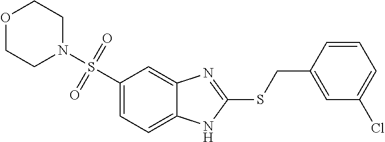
O1CCN(S(C2=CC=C3C(=C2)N=C(SCC2=CC(Cl)=CC=C2)N3)(=O)=O)CC1
